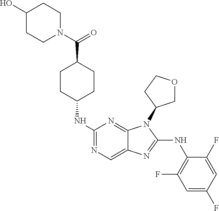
N1=C(NC2CCC(C(=O)N3CCC(O)CC3)CC2)N=C2C(=C1)N=C(NC1=C(F)C=C(F)C=C1F)N2C1COCC1
